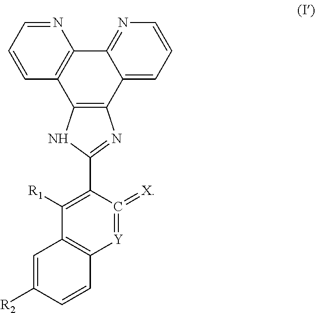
N1=CC=CC2=C1C1=NC=CC=C1C1=C2NC(C2=C([R1])C3=C([Y]=C2=[X])C=CC([R2])=C3)=N1
